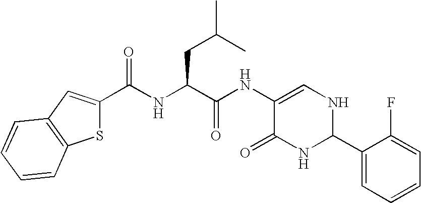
C(C(C(NC1=CNC(C2=CC=CC=C2F)NC1=O)=O)NC(=O)C1=CC2=C(S1)C=CC=C2)C(C)C
